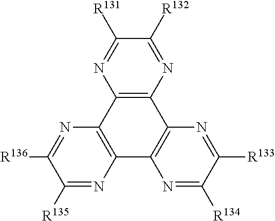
C12=C(N=C([R132])C([R131])=N1)C1=C(C3=C2N=C([R136])C([R135])=N3)N=C([R134])C([R133])=N1
